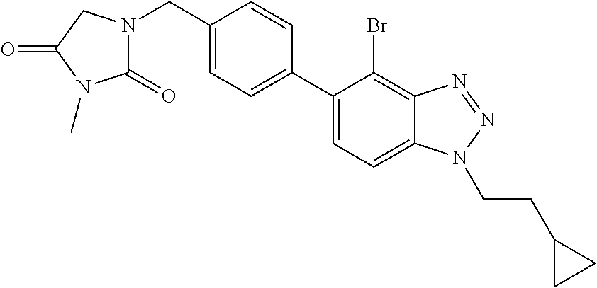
C1=C(C2=CC=C(CN3C(=O)N(C)C(=O)C3)C=C2)C(Br)=C2C(=C1)N(CCC1CC1)N=N2
